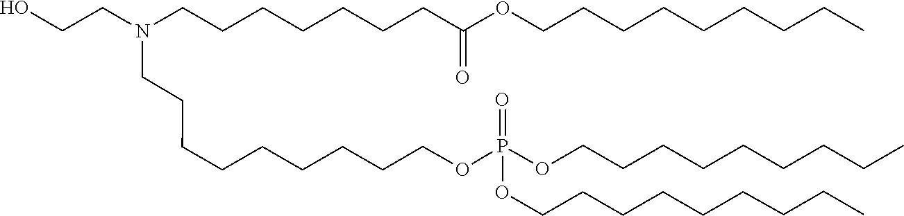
O(CCCCCCCCC)P(OCCCCCCCCCN(CCO)CCCCCCCC(OCCCCCCCCC)=O)(=O)OCCCCCCCCC
